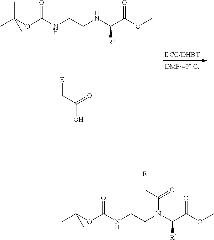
CC(OC(NCCNC(C(OC)=O)[R1])=O)(C)C.C(C(=O)O)[E].CC(OC(NCCN(C(C(OC)=O)[R1])C(C[E])=O)=O)(C)C
